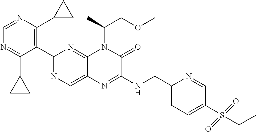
C1(C2=NC=C3C(=N2)N(C(C)COC)C(=O)C(NCC2=CC=C(S(CC)(=O)=O)C=N2)=N3)=C(C2CC2)N=CN=C1C1CC1
